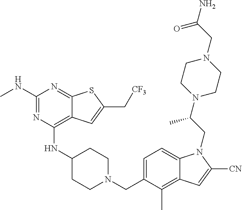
C1=C(CN2CCC(NC3=C4C(=NC(NC)=N3)SC(C[CF3])=C4)CC2)C(C)=C2C(=C1)N(CC(N1CCN(CC(N)=O)CC1)C)C([CN])=C2
